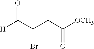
[H]C(C(CC([OCH3])=O)Br)=O
